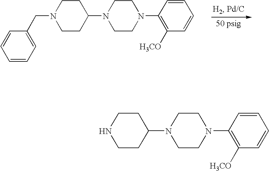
C1CC(N2CCN(C3=C([H3CO])C=CC=C3)CC2)CCN1CC1=CC=CC=C1.C1CC(N2CCN(C3=C([H3CO])C=CC=C3)CC2)CCN1
